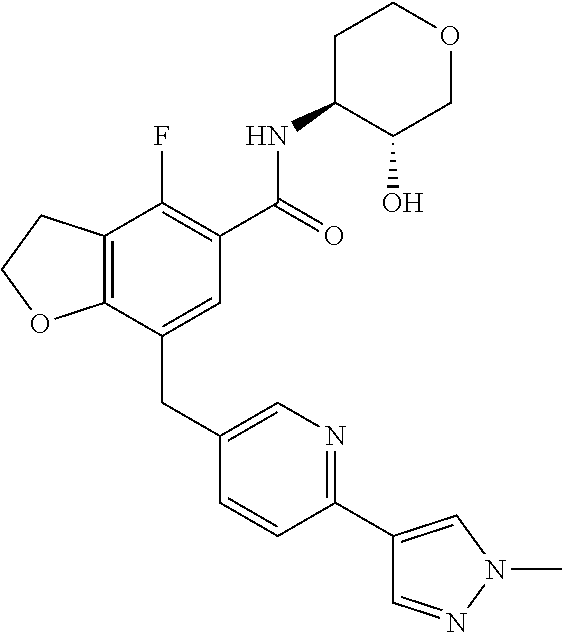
C1=C(CC2=CN=C(C3=CN(C)N=C3)C=C2)C2=C(C(F)=C1C(=O)NC1C(O)COCC1)CCO2
